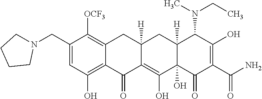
C1(CN2CCCC2)=CC(O)=C2C(=C1[OCF3])CC1([H])CC3([H])C(N(CC)C)C(O)=C(C(=O)N)C(=O)C3(O)C(O)=C1C2=O
